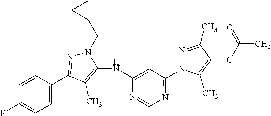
N(C1=CC(N2N=C(C)C(OC(C)=O)=C2C)=NC=N1)C1=C(C)C(C2=CC=C(F)C=C2)=NN1CC1CC1
